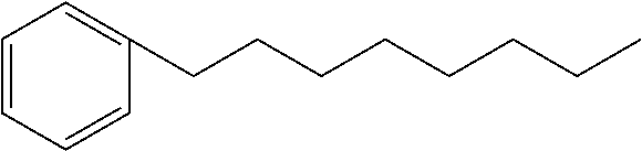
C1(CCCCCCCC)=CC=CC=C1
